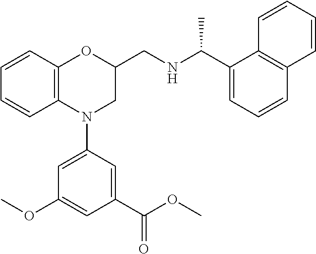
C1=CC2=C(C=C1)N(C1=CC(OC)=CC(C(OC)=O)=C1)CC(CNC(C1=CC=CC3=C1C=CC=C3)C)O2
